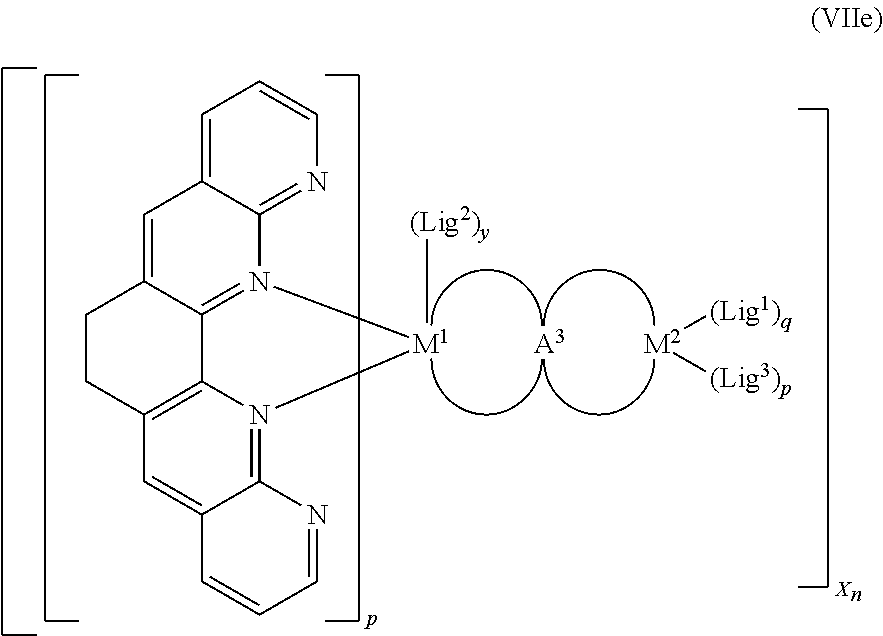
C1=C2C(=NC=C1)N1=C3C(=C2)CCC2=C3N(=C3C(=C2)C=CC=N3)[M1]1[(Lig2)y].[A3].[M2]([(Lig1)q])[(Lig3)p]
